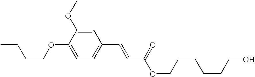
CCCCOC1=CC=C(C=CC(OCCCCCCO)=O)C=C1OC
